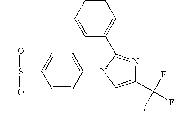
C1(C(F)(F)F)=CN(C2=CC=C(S(C)(=O)=O)C=C2)C(C2=CC=CC=C2)=N1
